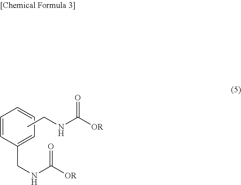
C1=CC(CNC([OR])=O)=CC=C1.CCNC([OR])=O
